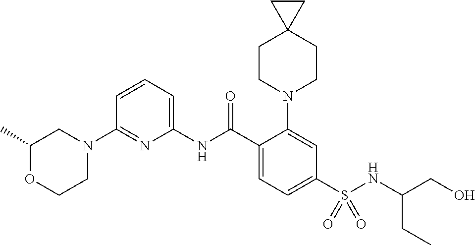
C1(N2CC(C)OCC2)=NC(NC(C2=CC=C(S(NC(CO)CC)(=O)=O)C=C2N2CCC3(CC2)CC3)=O)=CC=C1
